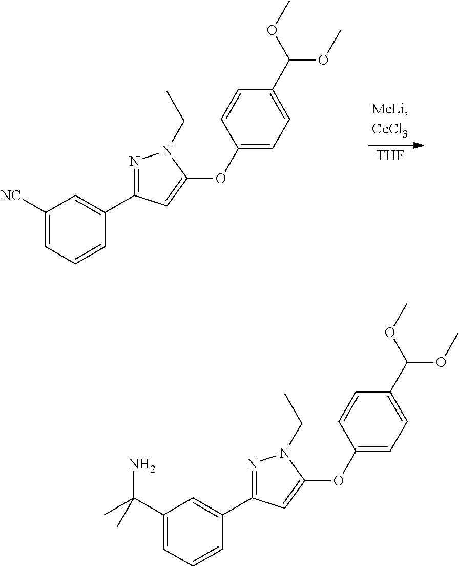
[THF].C1([NC])=CC=CC(C2=NN(CC)C(OC3=CC=C(C(OC)OC)C=C3)=C2)=C1.C1(C(C)(N)C)=CC=CC(C2=NN(CC)C(OC3=CC=C(C(OC)OC)C=C3)=C2)=C1
